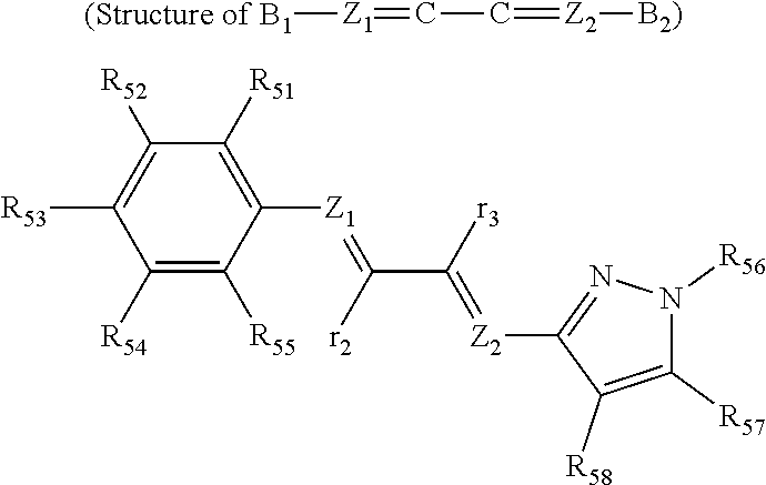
[(Structure of B1][Z1]=CC=[Z2][B2)].C1([R54])=C([R55])C([Z1]=C(C([r3])=[Z2]C2=NN([R56])C([R57])=C2[R58])[r2])=C([R51])C([R52])=C1[R53]
